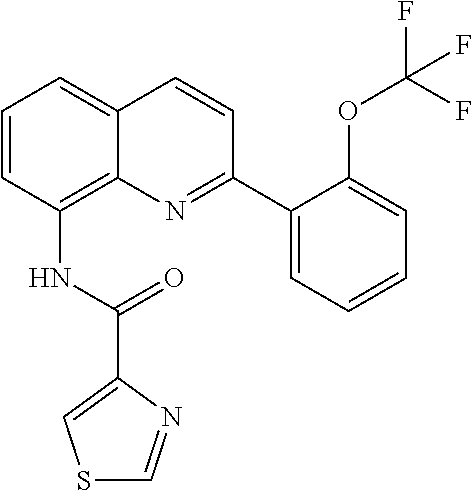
N(C1=C2C(=CC=C1)C=CC(C1=CC=CC=C1OC(F)(F)F)=N2)C(C1=CSC=N1)=O
